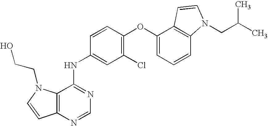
C12=C(N=CN=C1NC1=CC(Cl)=C(OC3=CC=CC4=C3C=CN4CC(C)C)C=C1)C=CN2CCO
